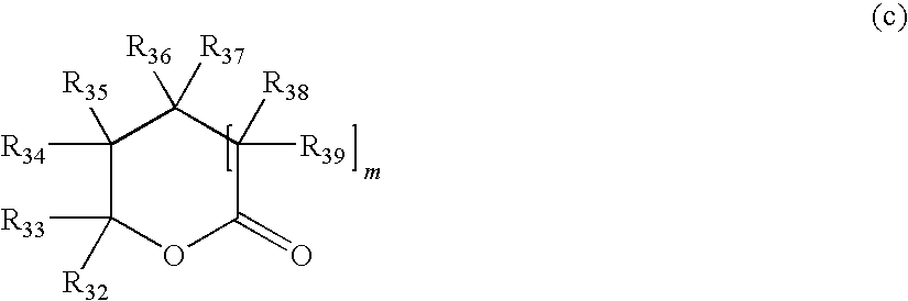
C1([R34])([R35])C([R33])([R32])OC(=O)C([R39])([R38])C1([R36])[R37]
